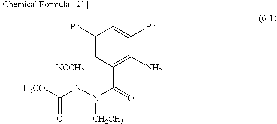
C1(Br)=CC(C(=O)N(N(C([H3CO])=O)[NCCH2])[CH2CH3])=C(N)C(Br)=C1
